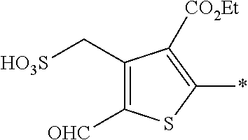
C1(C[HO3S])=C([OHC])SC(*)=C1[CO2Et]
